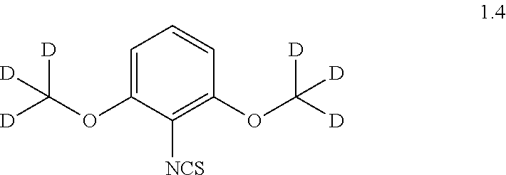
C1=CC=C(OC([D])([D])[D])C([NCS])=C1OC([D])([D])[D]
